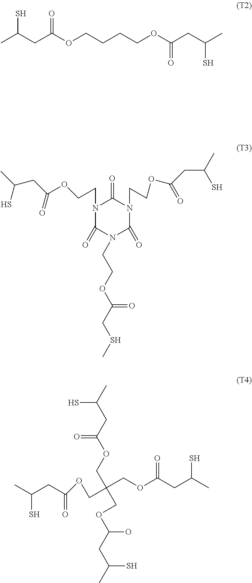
SC(CC(OCCCCOC(CC(C)S)=O)=O)C.N1(CCOC(=O)CC(S)C)C(=O)N(CCOC(CSC)=O)C(=O)N(CCOC(=O)CC(C)S)C1=O.CC(CC(OCC(COC(CC(C)S)=O)(COC(=O)CC(C)S)COC(CC(C)S)O)=O)S
